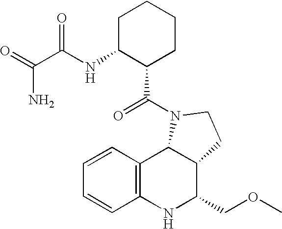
C12=C(NC(COC)C3C1N(C(=O)C1CCCCC1NC(=O)C(N)=O)CC3)C=CC=C2
